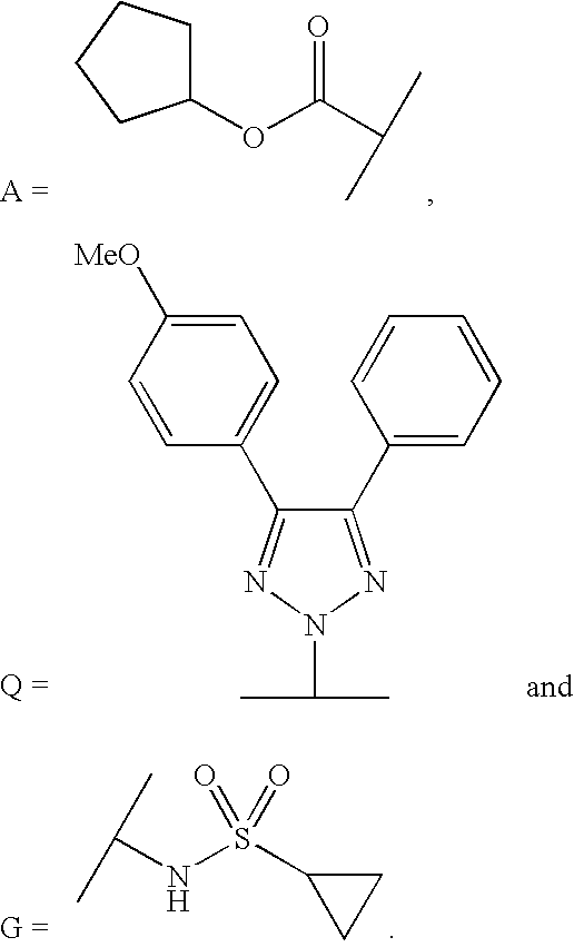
C1(C2=CC=CC=C2)=NN(C(C)C)N=C1C1=CC=C([MeO])C=C1.C1(OC(C(C)C)=O)CCCC1.C(NS(C1CC1)(=O)=O)(C)C
